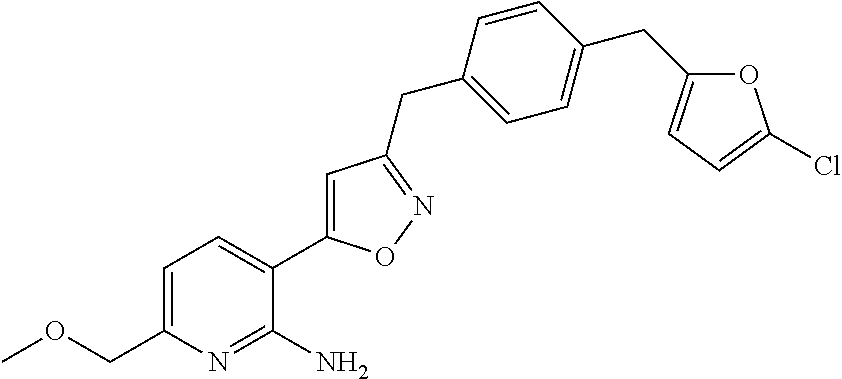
C1=C(COC)N=C(N)C(C2=CC(CC3=CC=C(CC4=CC=C(Cl)O4)C=C3)=NO2)=C1
